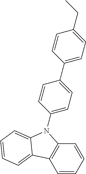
C1=CC=CC2=C1C1=CC=CC=C1N2C1=CC=C(C2=CC=C(CC)C=C2)C=C1
